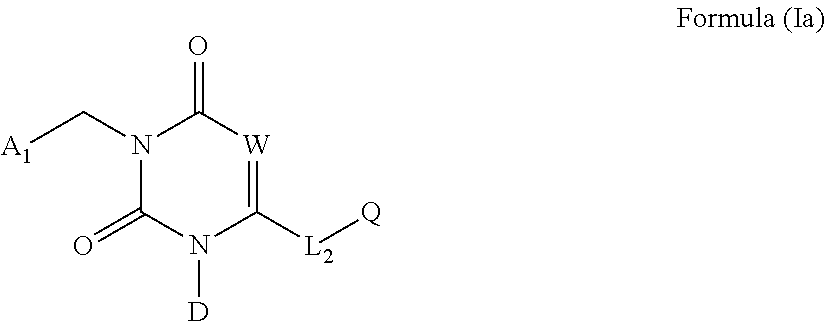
N1(C[A1])C(=O)N([D])C([L2][Q])=[W]C1=O
